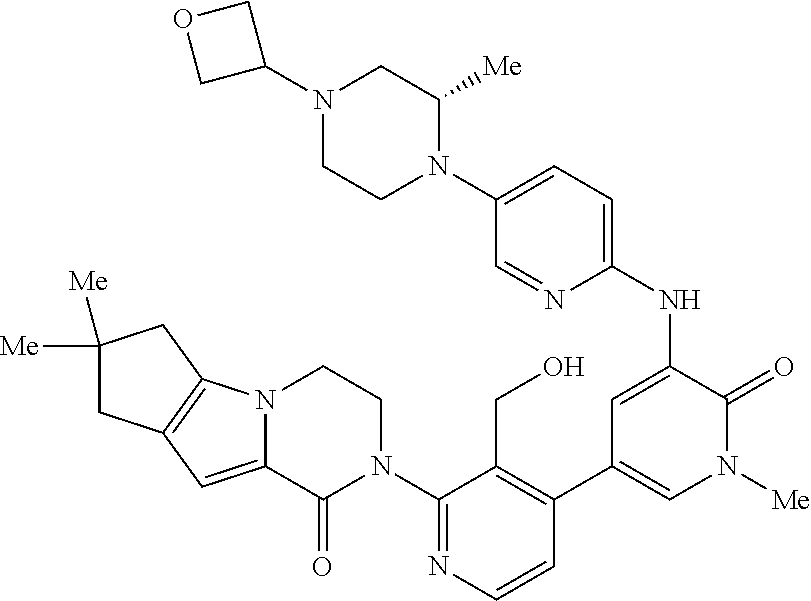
C1([Me])([Me])CC2=C(C1)N1C(=C2)C(=O)N(C2=NC=CC(C3=CN([Me])C(=O)C(NC4=CC=C(N5C([Me])CN(C6COC6)CC5)C=N4)=C3)=C2CO)CC1
